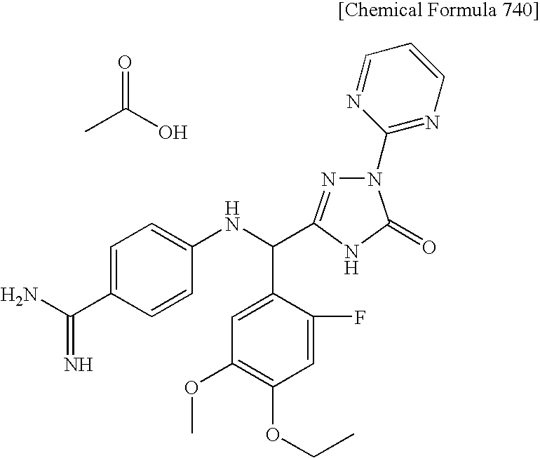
CC(O)=O.C1=C(C(=N)N)C=CC(NC(C2=CC(OC)=C(OCC)C=C2F)C2=NN(C3=NC=CC=N3)C(=O)N2)=C1
